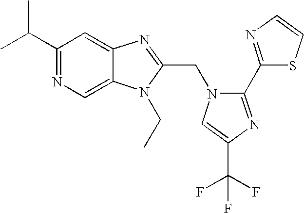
C1(C(C)C)=NC=C2C(=C1)N=C(CN1C(C3=NC=CS3)=NC(C(F)(F)F)=C1)N2CC
